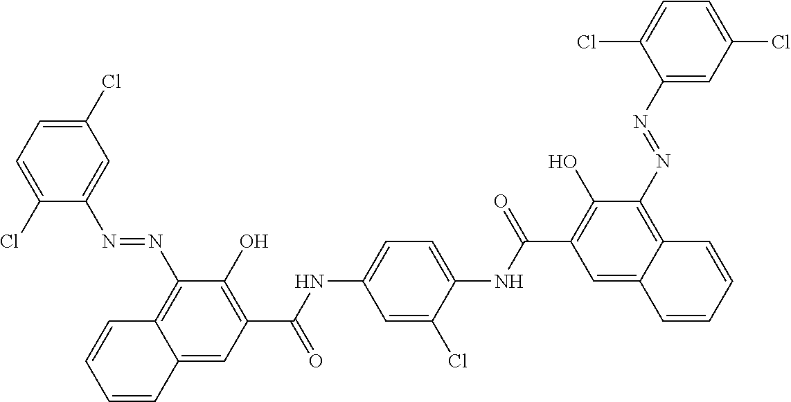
C1(Cl)=CC=C(Cl)C=C1N=NC1=C2C(=CC(C(NC3=CC=C(NC(C4=C(O)C(N=NC5=CC(Cl)=CC=C5Cl)=C5C(=C4)C=CC=C5)=O)C(Cl)=C3)=O)=C1O)C=CC=C2
